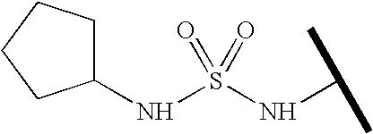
N(S(NC(C)C)(=O)=O)C1CCCC1
